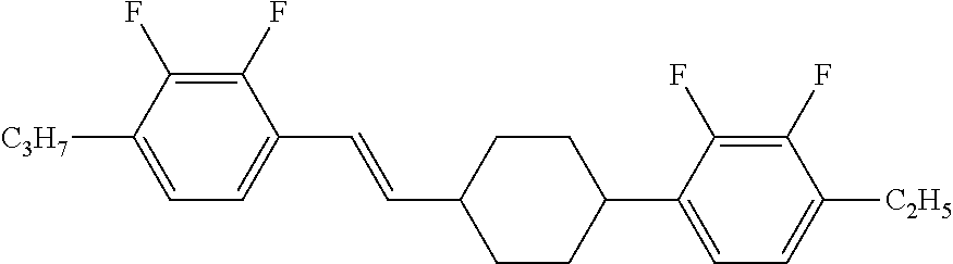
C1(F)=C(F)C([C3H7])=CC=C1C=CC1CCC(C2=CC=C([C2H5])C(F)=C2F)CC1
